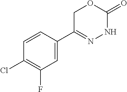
C1=CC(Cl)=C(F)C=C1C1=NNC(=O)OC1
